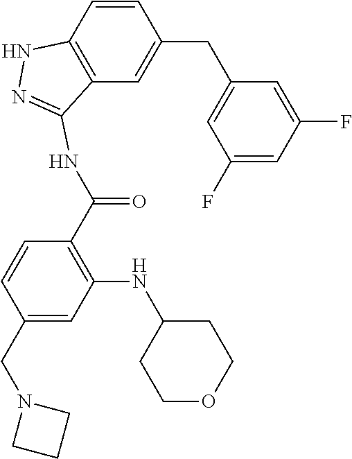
C(C1=CC(NC2CCOCC2)=C(C(=O)NC2=NNC3=C2C=C(CC2=CC(F)=CC(F)=C2)C=C3)C=C1)N1CCC1
